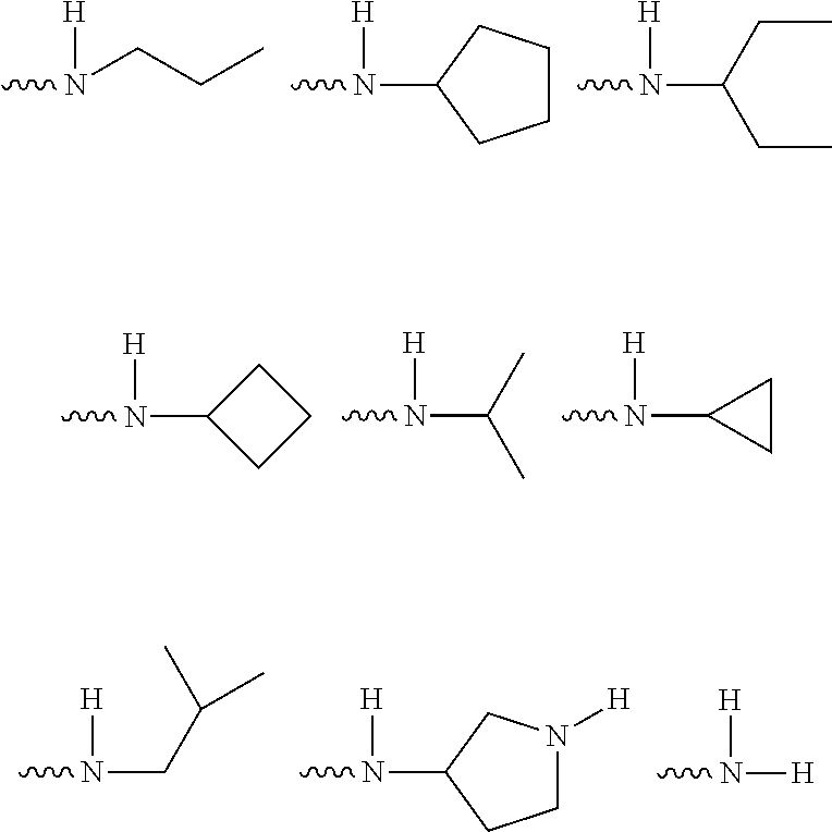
CN(CCC)[H].CN(C1CCCC1)[H].CN(C(CC)CC)[H].CN(C1CCC1)[H].CN(C(C)C)[H].CN(C1CC1)[H].CN([H])CC(C)C.CN(C1CCN([H])C1)[H].CN([H])[H]
